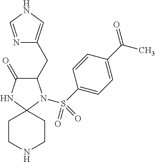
C1(CC2=CNC=N2)C(=O)NC2(N1S(=O)(=O)C1=CC=C(C(=O)C)C=C1)CCNCC2
